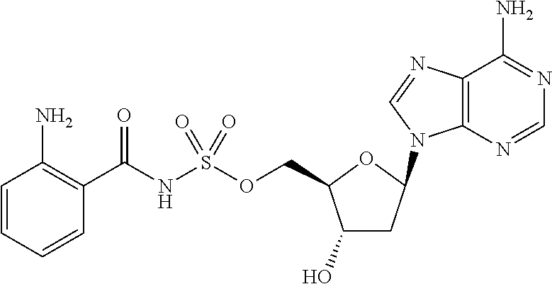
C1(O)CC(N2C3=C(C(N)=NC=N3)N=C2)OC1COS(NC(C1=C(N)C=CC=C1)=O)(=O)=O
